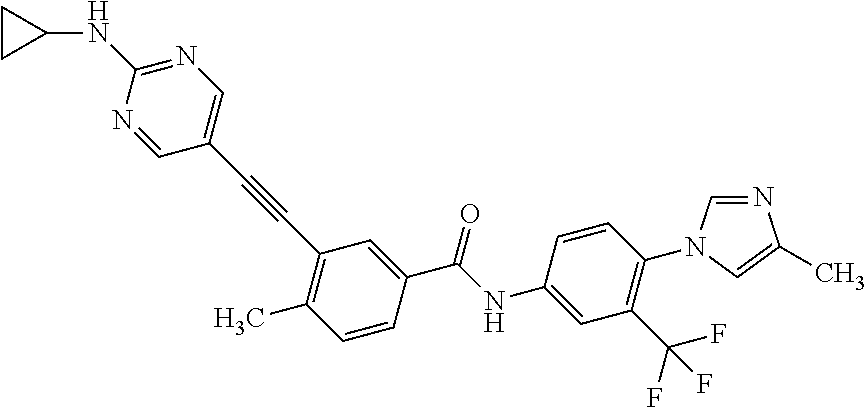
C1(N2C=NC(C)=C2)=C(C(F)(F)F)C=C(NC(C2=CC(C#CC3=CN=C(NC4CC4)N=C3)=C(C)C=C2)=O)C=C1
